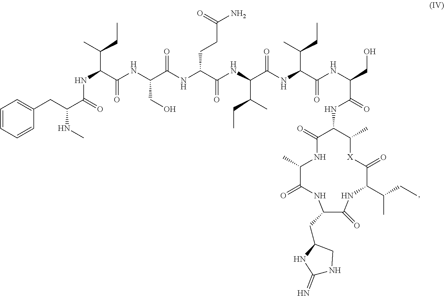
N(C(C(NC(C(NC(C(NC(C(NC(C(NC(CO)C(NC1C(=O)NC(C)C(=O)NC(CC2NC(=N)NC2)C(=O)NC(C(C)CC)C(=O)[X]C1C)=O)=O)C(CC)C)=O)C(CC)C)=O)CCC(N)=O)=O)CO)=O)C(CC)C)C(=O)C(CC1=CC=CC=C1)NC
